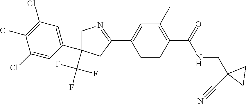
C1(C2=CC(C)=C(C(=O)NCC3(C#N)CC3)C=C2)=NCC(C(F)(F)F)(C2=CC(Cl)=C(Cl)C(Cl)=C2)C1
